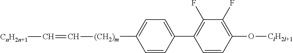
C1=CC(C2=C(F)C(F)=C(O[ClH2l+1])C=C2)=CC=C1[(CH2)m]C=C[CnH2n+1]
